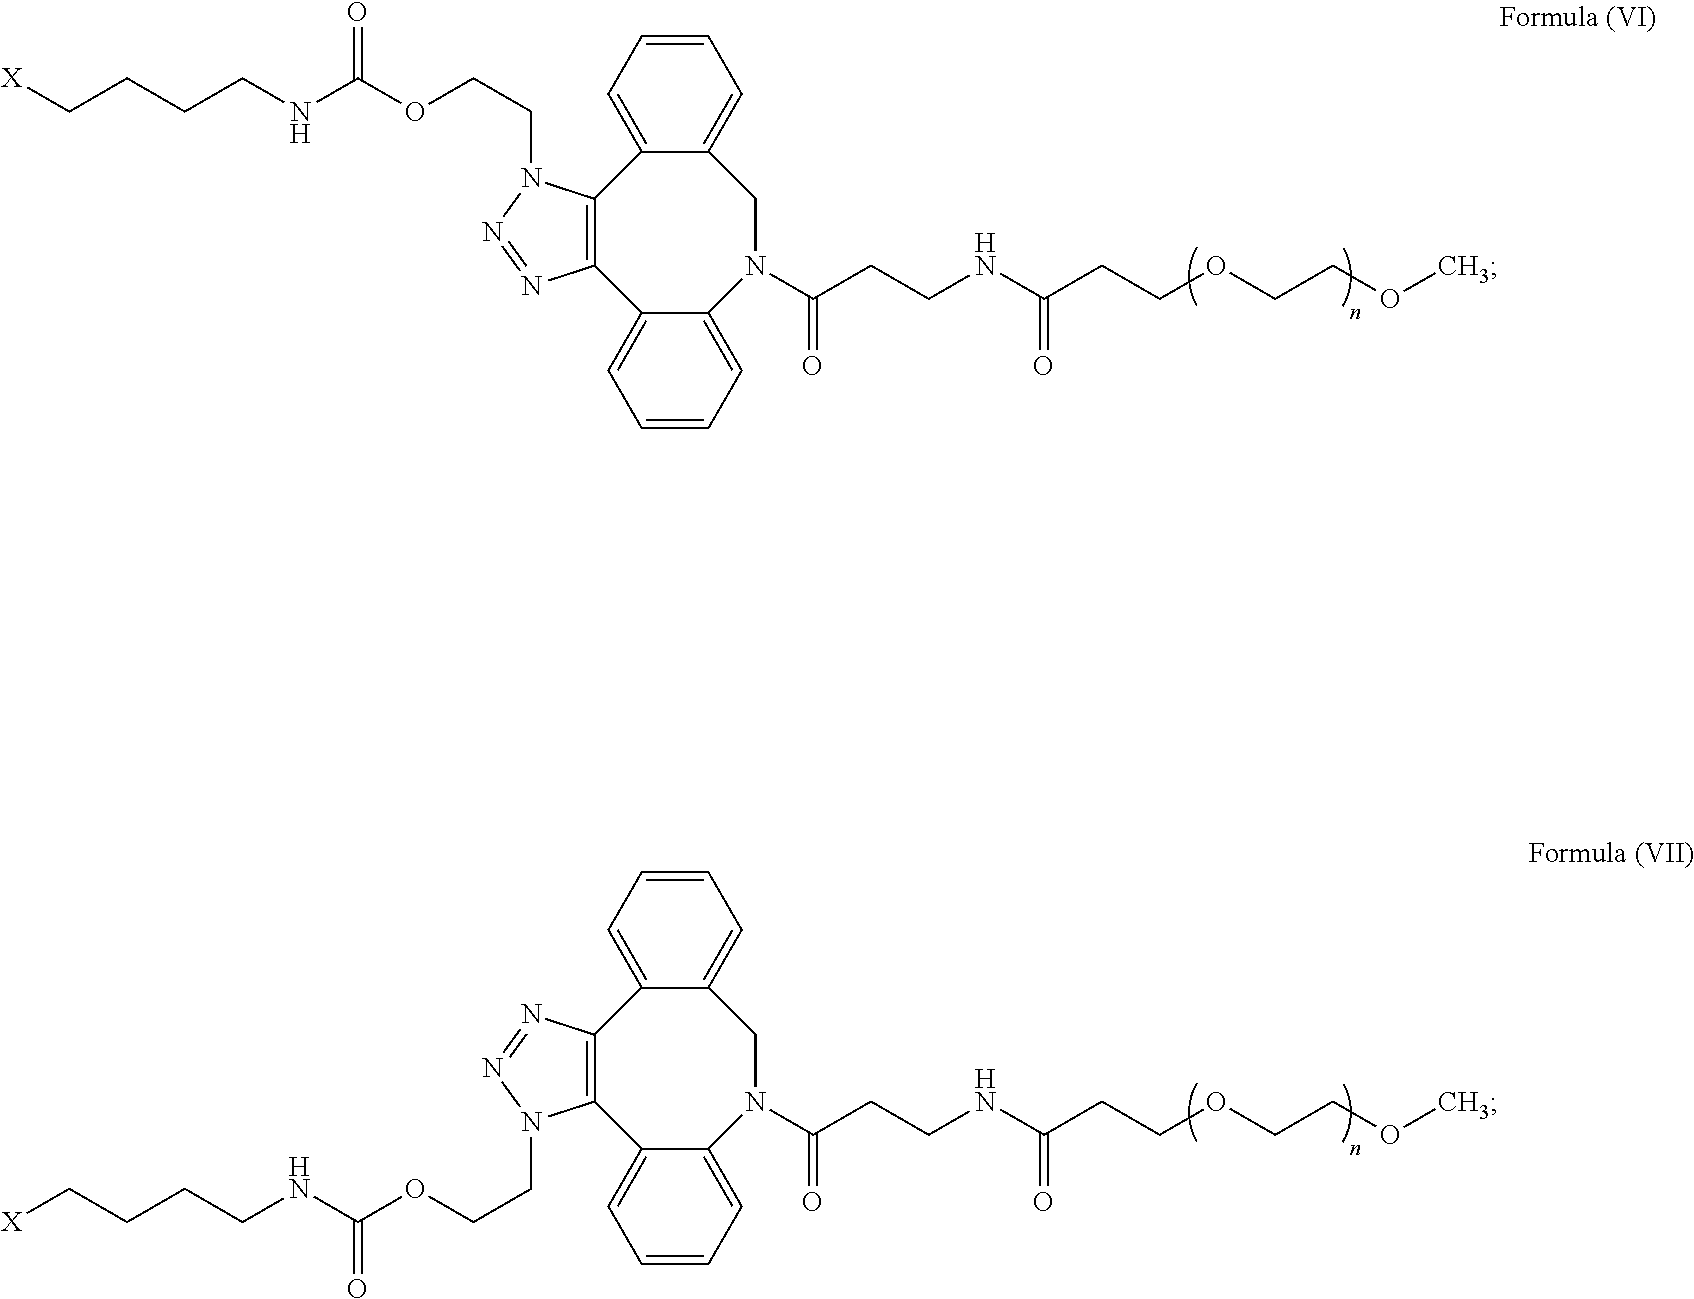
C12=C(C3=CC=CC=C3N(C(CCNC(CCOCCOC)=O)=O)CC3=CC=CC=C13)N=NN2CCOC(NCCCC[X])=O.C12=C(C3=CC=CC=C3N(C(CCNC(CCOCCOC)=O)=O)CC3=CC=CC=C13)N(CCOC(NCCCC[X])=O)N=N2
